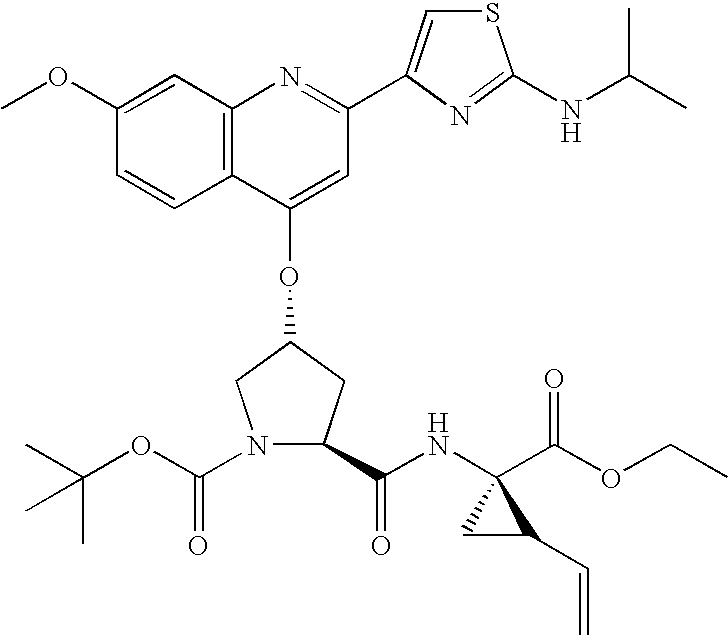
N1(C(=O)OC(C)(C)C)CC(OC2=CC(C3=CSC(NC(C)C)=N3)=NC3=C2C=CC(OC)=C3)CC1C(=O)NC1(C(=O)OCC)CC1C=C
